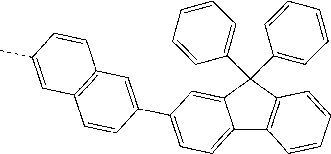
C12=CC=C(C3=CC4=C(C=C3)C=C(C)C=C4)C=C1C(C1=CC=CC=C1)(C1=CC=CC=C1)C1=C2C=CC=C1
